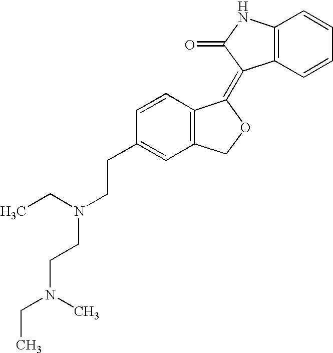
C1=CC(CCN(CC)CCN(CC)C)=CC2=C1C(=C1C3=C(NC1=O)C=CC=C3)OC2
